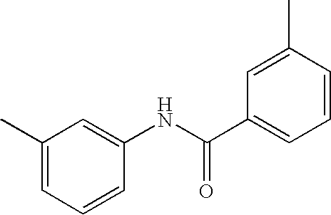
C1(C)=CC=CC(NC(C2=CC=CC(C)=C2)=O)=C1
